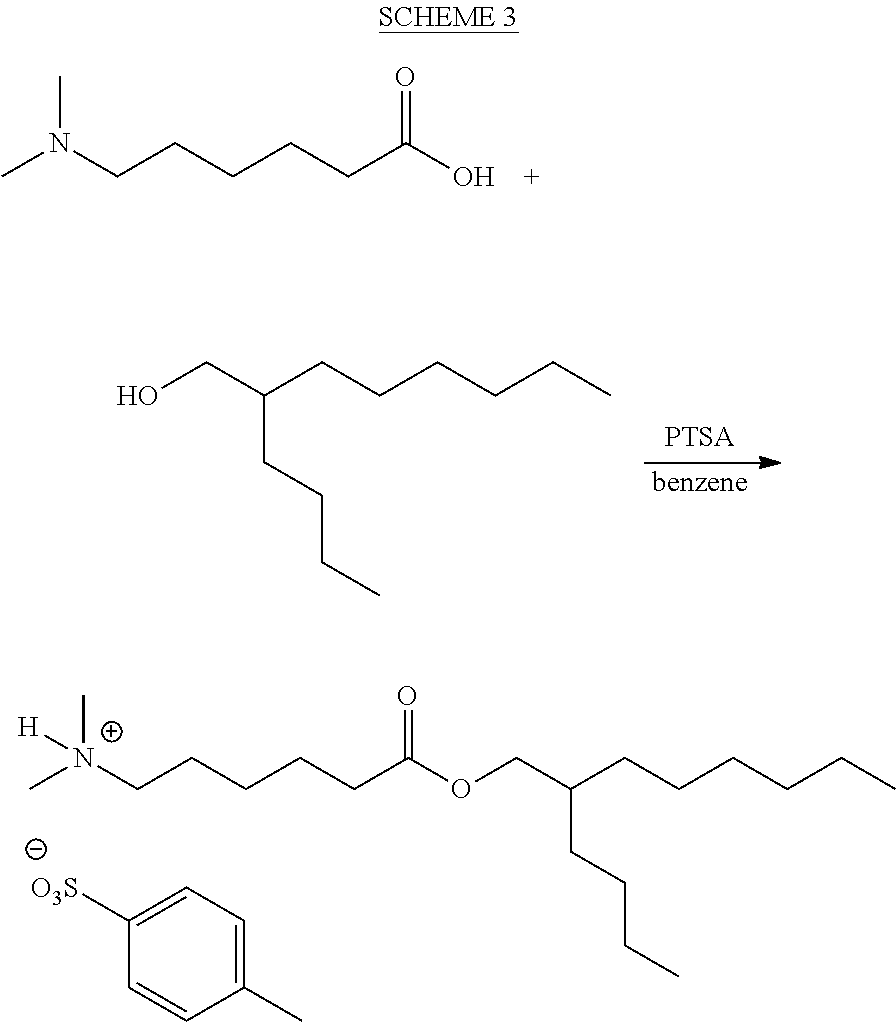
CN(CCCCCC(O)=O)C.[benzene].OCC(CCCCCC)CCCC.C[N+](CCCCCC(OCC(CCCCCC)CCCC)=O)(C)[H].C1([O3S])=CC=C(C)C=C1
